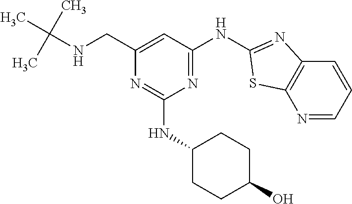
N1=CC=CC2=C1SC(NC1=NC(NC3CCC(O)CC3)=NC(CNC(C)(C)C)=C1)=N2
